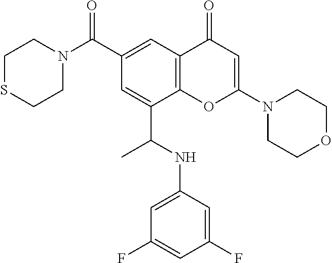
C1(C(N2CCSCC2)=O)=CC2=C(C(C(NC3=CC(F)=CC(F)=C3)C)=C1)OC(N1CCOCC1)=CC2=O
